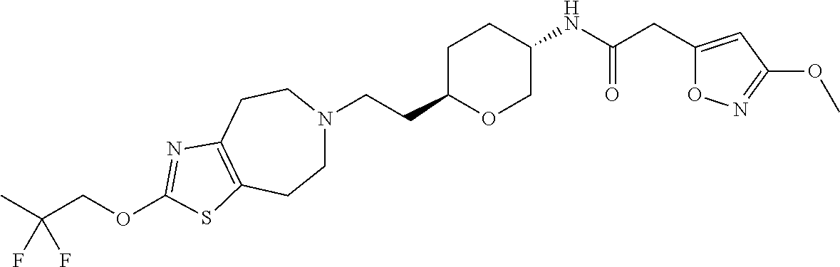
C(CC1CCC(NC(CC2=CC(OC)=NO2)=O)CO1)N1CCC2=C(CC1)N=C(OCC(C)(F)F)S2
